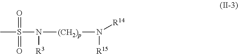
N([R15])([R14])[(CH2)p]N(S(C)(=O)=O)[R3]
